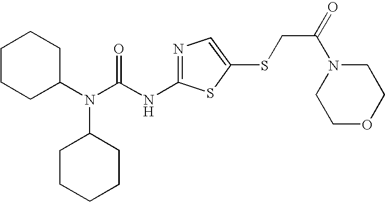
C1CCC(N(C(NC2=NC=C(SCC(N3CCOCC3)=O)S2)=O)C2CCCCC2)CC1
